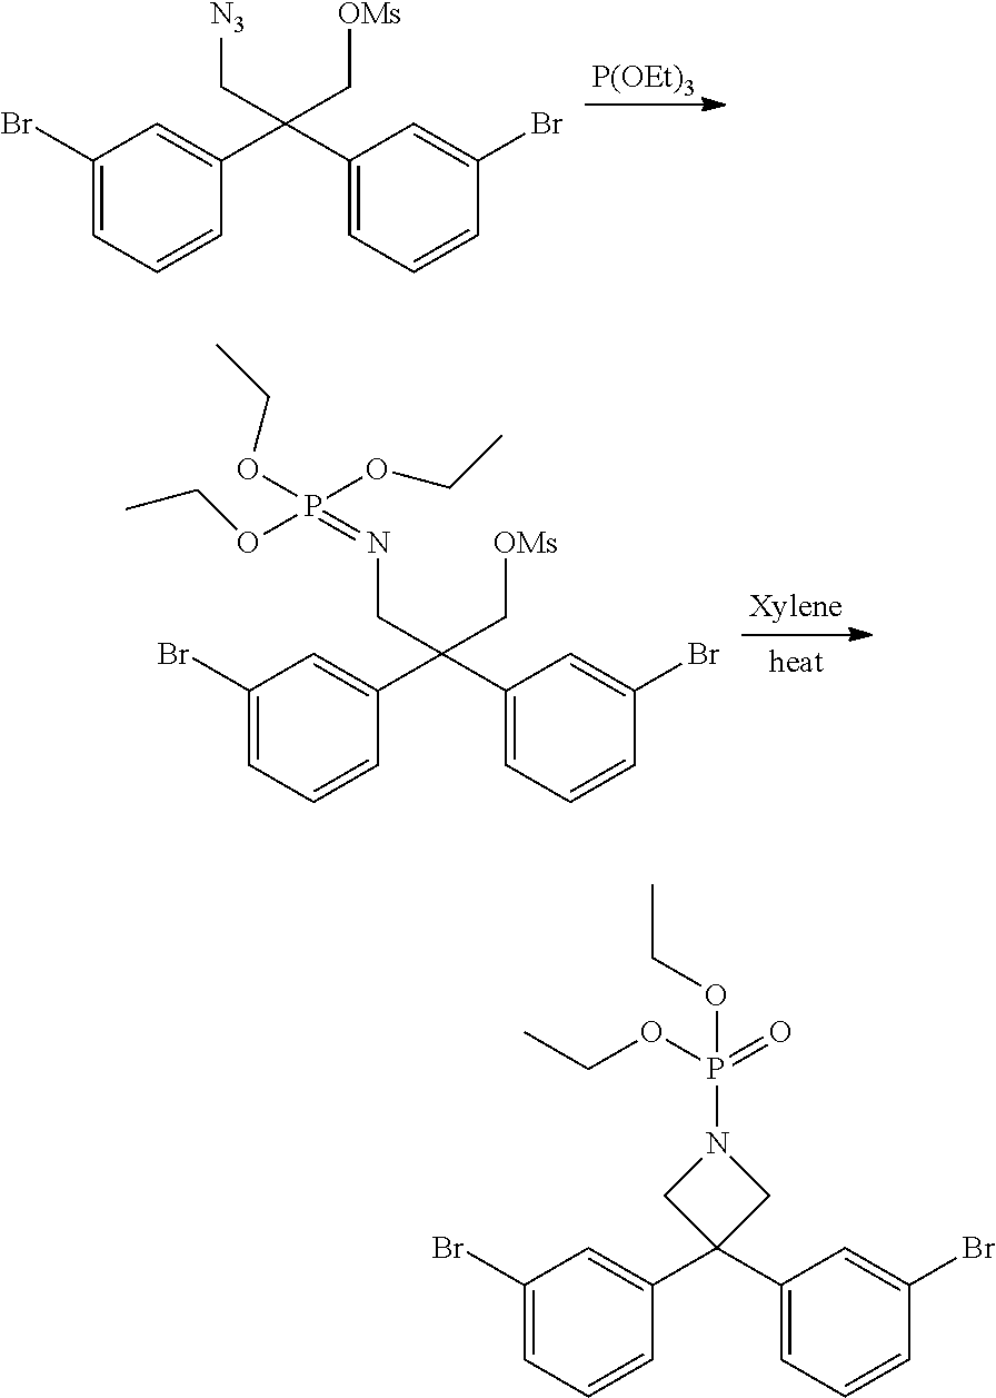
C1(Br)=CC=CC(C(C2=CC=CC(Br)=C2)(C[N3])C[OMs])=C1.[P(OEt)3].C1(Br)=CC=CC(C(C2=CC=CC(Br)=C2)(CN=P(OCC)(OCC)OCC)C[OMs])=C1.C1(Br)=CC=CC(C2(C3=CC=CC(Br)=C3)CN(P(OCC)(OCC)=O)C2)=C1
